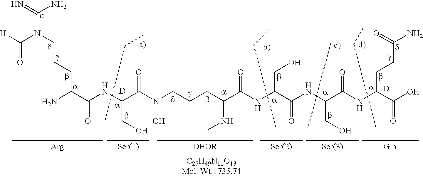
N=C(N)N(CCCC(C(NC(C(N(CCCC(NC)C(NC(C(NC(C(NC(C(O)=O)CCC(N)=O)=O)CO)=O)CO)=O)O)=O)CO)=O)N)C([H])=O.[D].[D]
